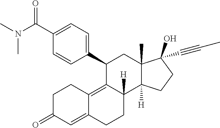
C(C1=CC=C(C2C3=C4C(=CC(=O)CC4)CCC3([H])C3([H])C(C)(C2)C(O)(C#CC)CC3)C=C1)(N(C)C)=O
